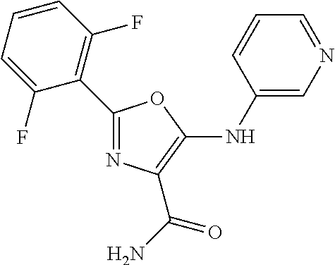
C1=CC(F)=C(C2=NC(C(N)=O)=C(NC3=CN=CC=C3)O2)C(F)=C1
